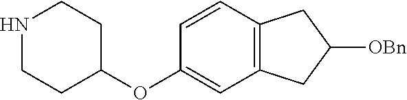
N1CCC(OC2=CC3=C(C=C2)CC([OBn])C3)CC1
